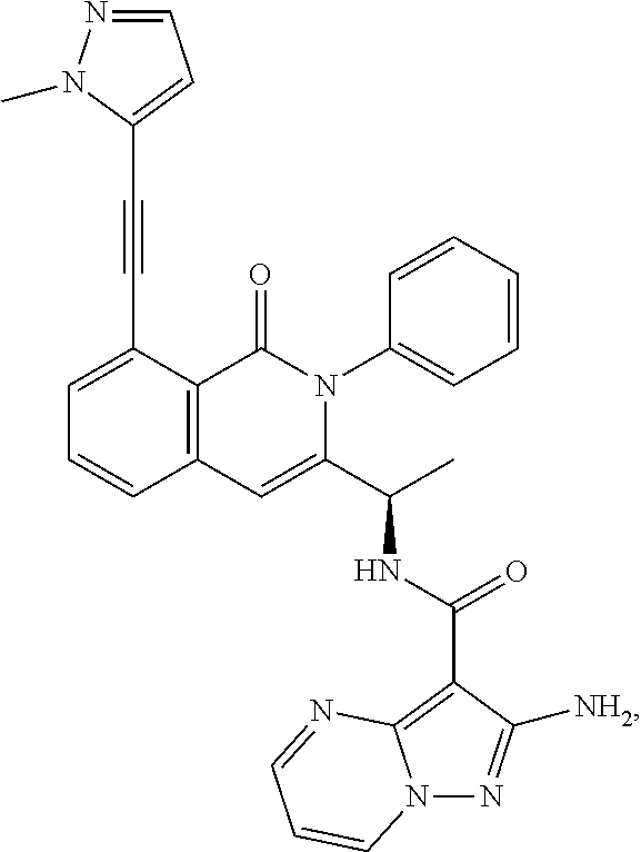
C1(C#CC2=CC=NN2C)=CC=CC2=C1C(=O)N(C1=CC=CC=C1)C(C(C)NC(C1=C3N(N=C1[NH2])C=CC=N3)=O)=C2
